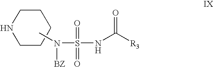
C1NCCCC1.CN(S(=O)(=O)NC([R3])=O)[BZ]
